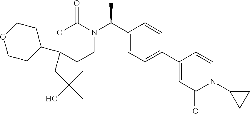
C1(CC(C)(O)C)(C2CCOCC2)CCN(C(C2=CC=C(C3=CC(=O)N(C4CC4)C=C3)C=C2)C)C(=O)O1
